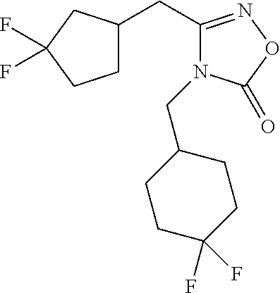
C1C(CC2=NOC(=O)N2CC2CCC(F)(F)CC2)CC(F)(F)C1
